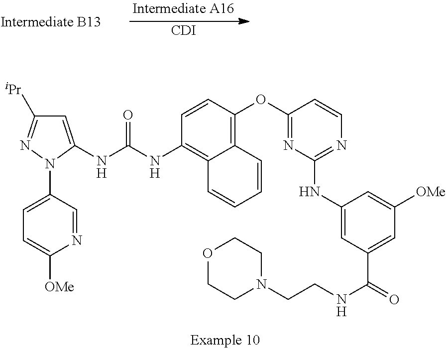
C1=C(NC(NC2=C3C(=C(OC4=NC(NC5=CC(C(=O)NCCN6CCOCC6)=CC([OMe])=C5)=NC=C4)C=C2)C=CC=C3)=O)N(C2=CC=C([OMe])N=C2)N=C1[iPr].[CDI]
